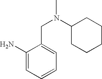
C1(N)=CC=CC=C1CN(C1CCCCC1)C
